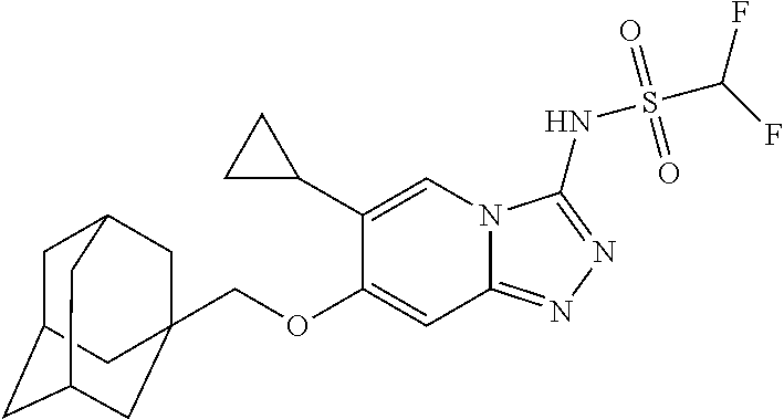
C(OC1=CC2=NN=C(NS(=O)(C(F)F)=O)N2C=C1C1CC1)C12CC3CC(CC(C1)C3)C2
